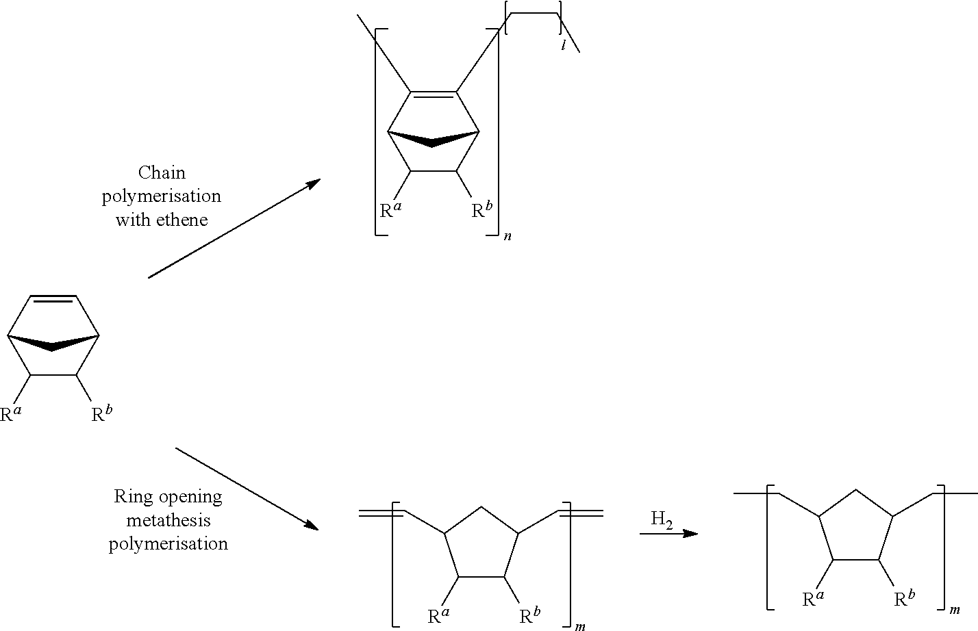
[H2].C1([Ra])C([Rb])C2C=CC1C2.C1([Ra])C([Rb])C(C=C)CC1C=C.C1([Ra])C([Rb])C(CC)CC1CC.C1([Ra])C([Rb])C2C(CCC)=C(C)C1C2
